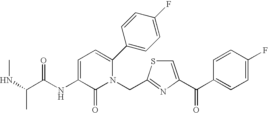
C(N1C(C2=CC=C(F)C=C2)=CC=C(NC(C(NC)C)=O)C1=O)C1=NC(C(C2=CC=C(F)C=C2)=O)=CS1
